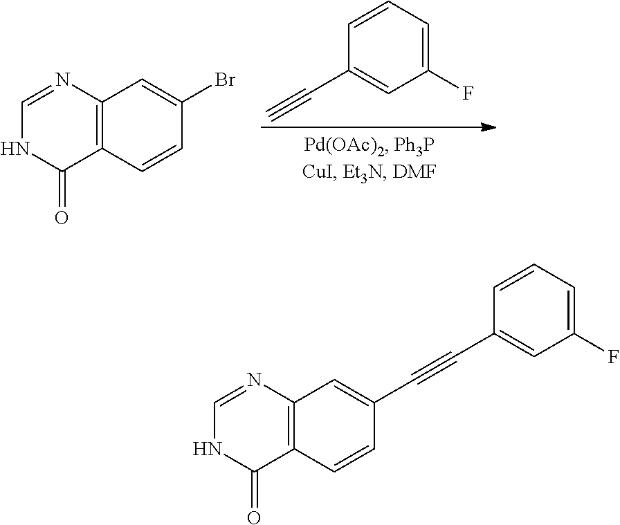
C1(C#C)=CC(F)=CC=C1.C1=NC2=C(C(=O)N1)C=CC(Br)=C2.C1=NC2=C(C(=O)N1)C=CC(C#CC1=CC(F)=CC=C1)=C2
